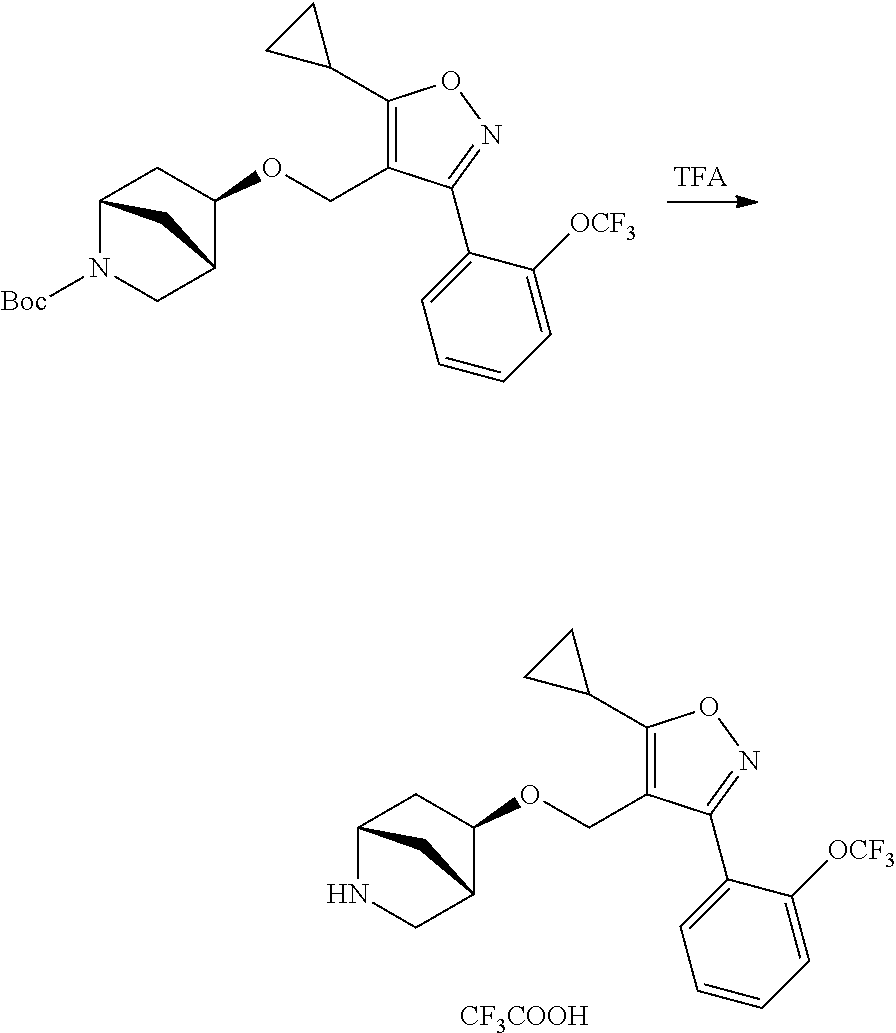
C12N([Boc])CC(C(OCC3=C(C4CC4)ON=C3C3=CC=CC=C3[OCF3])C1)C2.C12NCC(C(OCC3=C(C4CC4)ON=C3C3=CC=CC=C3[OCF3])C1)C2.[CF3COOH]
